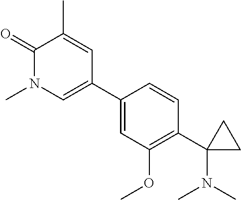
C1(C2=CN(C)C(=O)C(C)=C2)=CC(OC)=C(C2(N(C)C)CC2)C=C1
